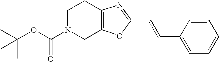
C12=C(OC(C=CC3=CC=CC=C3)=N1)CN(C(OC(C)(C)C)=O)CC2
